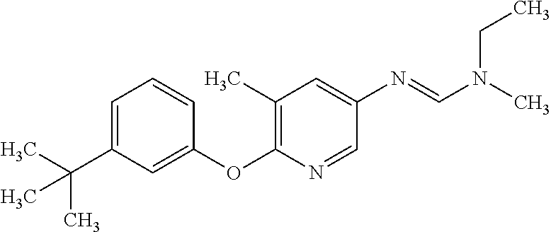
C1=CC=C(C(C)(C)C)C=C1OC1=C(C)C=C(N=CN(C)CC)C=N1
